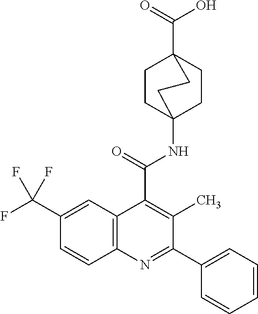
C1CC2(NC(=O)C3=C(C)C(C4=CC=CC=C4)=NC4=C3C=C(C(F)(F)F)C=C4)CCC1(C(O)=O)CC2
